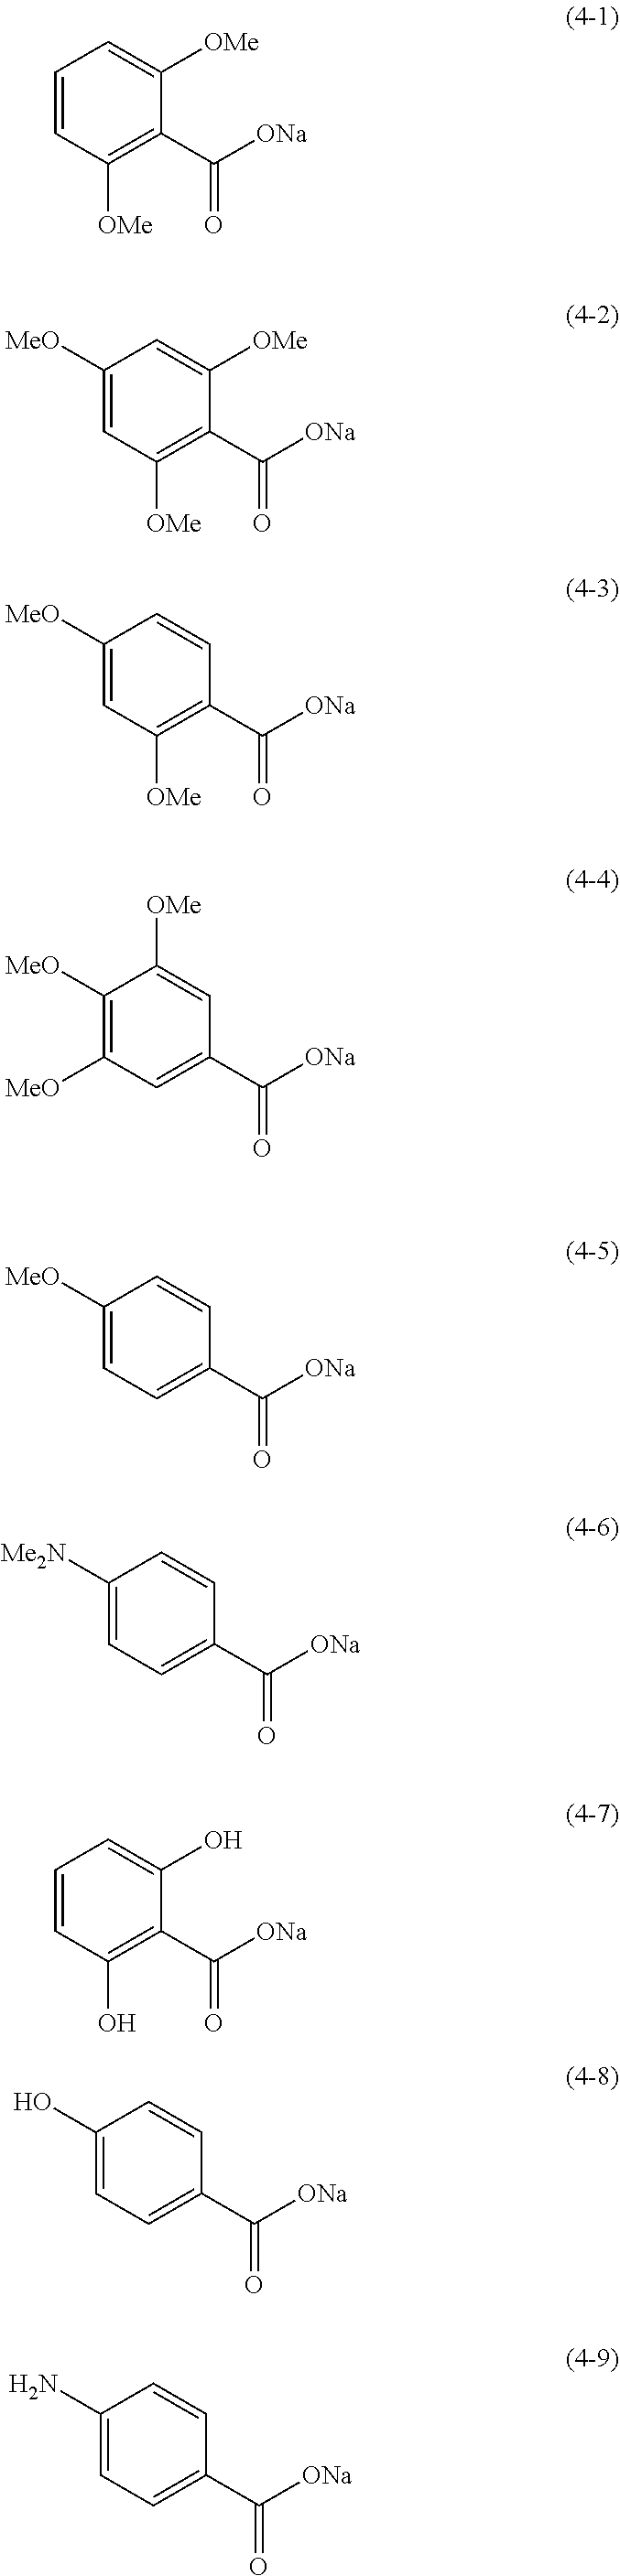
C1=CC([OMe])=C(C([ONa])=O)C([OMe])=C1.C1([MeO])=CC([OMe])=C(C([ONa])=O)C([OMe])=C1.C1([MeO])=CC([OMe])=C(C([ONa])=O)C=C1.C1([MeO])=C([MeO])C=C(C([ONa])=O)C=C1[OMe].C1([MeO])=CC=C(C([ONa])=O)C=C1.C1([Me2N])=CC=C(C([ONa])=O)C=C1.C1=CC(O)=C(C([ONa])=O)C(O)=C1.C1(O)=CC=C(C([ONa])=O)C=C1.C1(N)=CC=C(C([ONa])=O)C=C1
